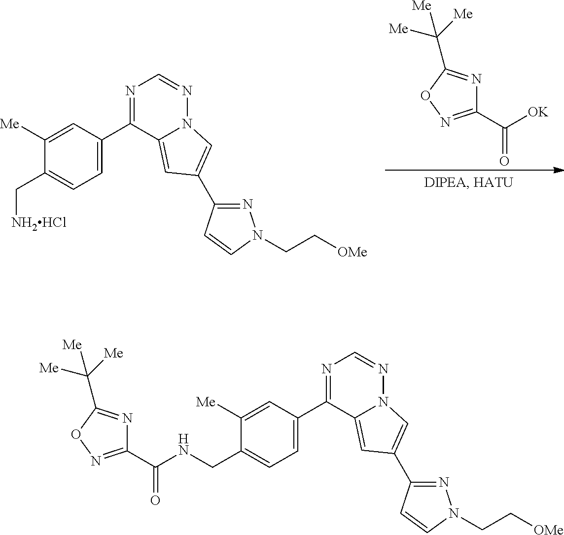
C1(CNC(C2=NOC(C([Me])([Me])[Me])=N2)=O)=CC=C(C2=NC=NN3C2=CC(C2=NN(CC[OMe])C=C2)=C3)C=C1[Me].C1(C([OK])=O)=NOC(C([Me])([Me])[Me])=N1.C1(C[NH2HCl])=CC=C(C2=NC=NN3C2=CC(C2=NN(CC[OMe])C=C2)=C3)C=C1[Me]
